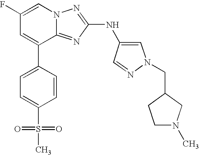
C1=C(F)C=C(C2=CC=C(S(=O)(=O)C)C=C2)C2=NC(NC3=CN(CC4CCN(C)C4)N=C3)=NN12
